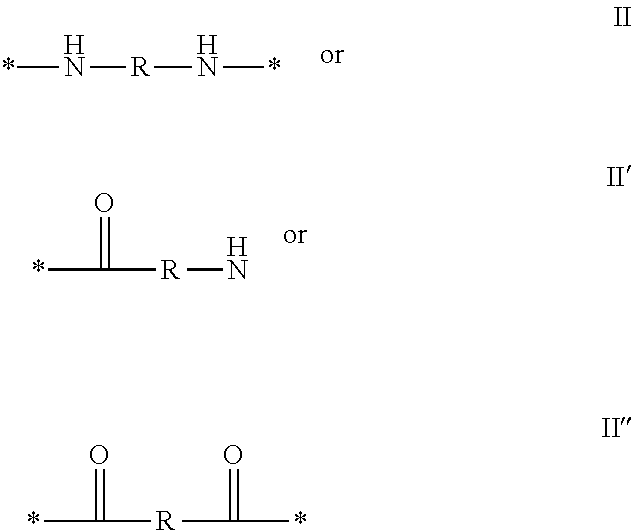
*N[R]N*.*C([R]N)=O.*C([R]C(*)=O)=O
